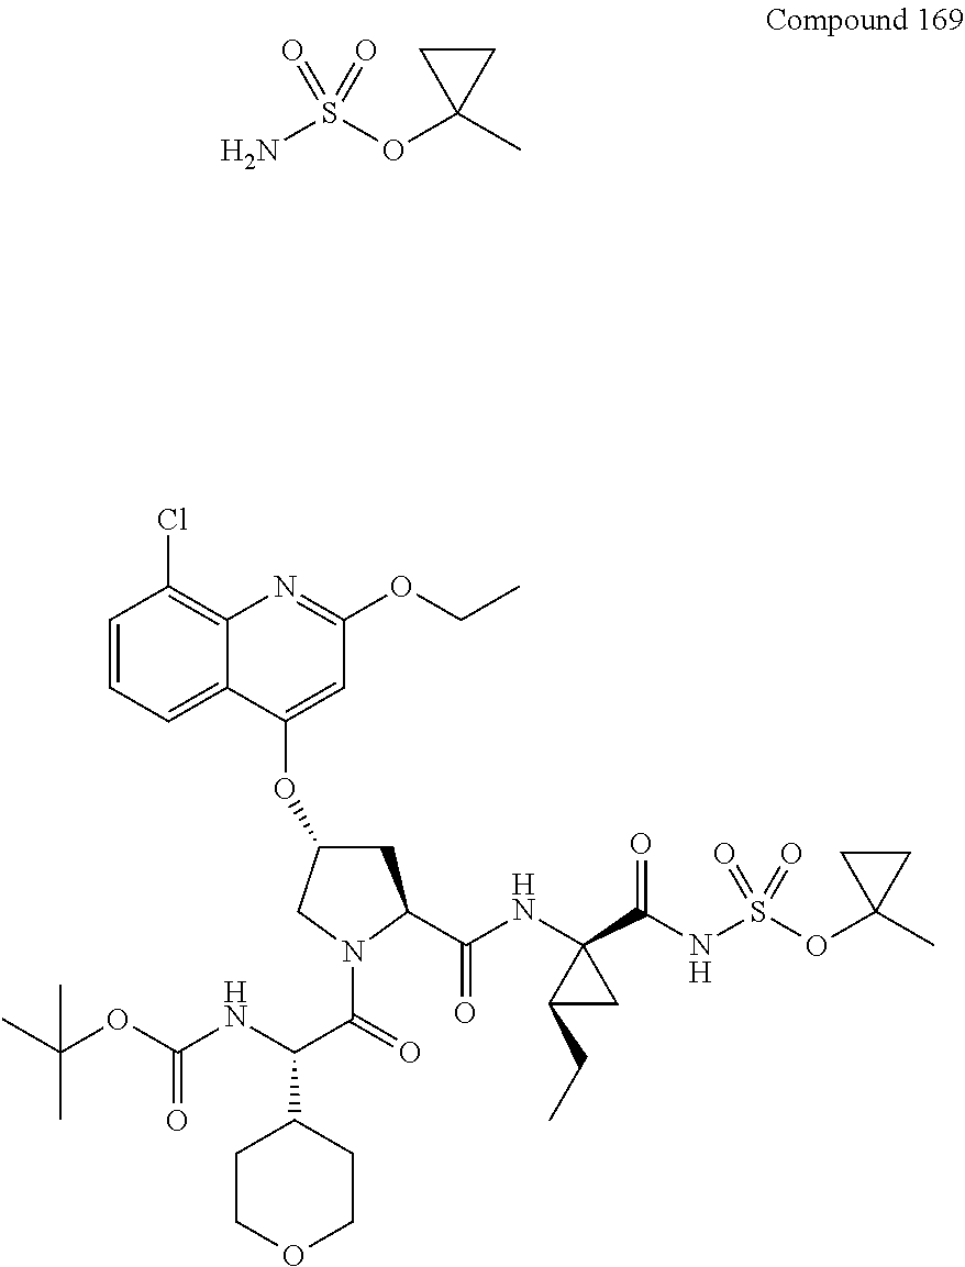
NS(OC1(C)CC1)(=O)=O.C1=CC=C2C(=C1Cl)N=C(OCC)C=C2OC1CC(C(=O)NC2(C(NS(OC3(C)CC3)(=O)=O)=O)CC2CC)N(C(C(NC(OC(C)(C)C)=O)C2CCOCC2)=O)C1
